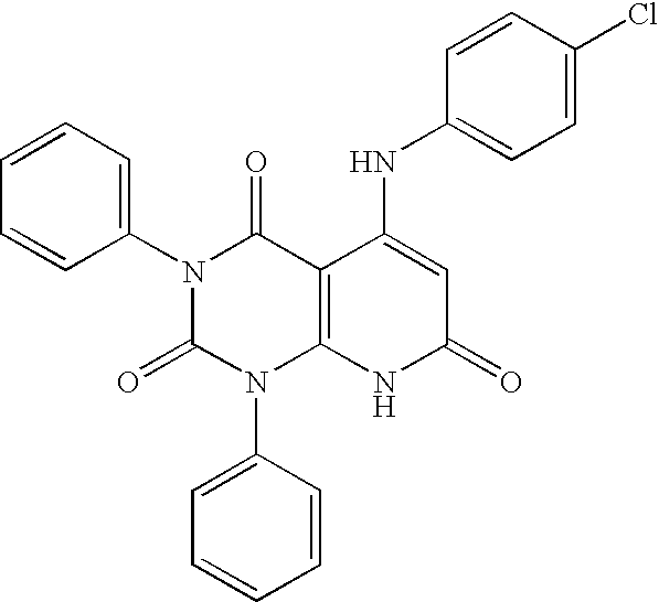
N1(C2=CC=CC=C2)C(=O)N(C2=CC=CC=C2)C2=C(C1=O)C(NC1=CC=C(Cl)C=C1)=CC(=O)N2
